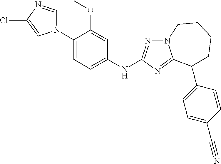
C1(N2C=NC(Cl)=C2)=CC=C(NC2=NN3C(=N2)C(C2=CC=C(C#N)C=C2)CCCC3)C=C1OC
